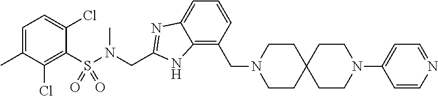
C1=C(C)C(Cl)=C(S(N(CC2=NC3=CC=CC(CN4CCC5(CC4)CCN(C4=CC=NC=C4)CC5)=C3N2)C)(=O)=O)C(Cl)=C1
